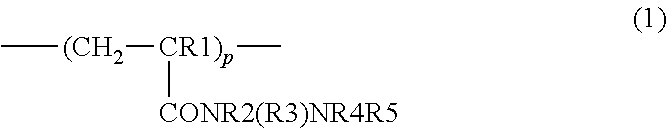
C[(CH2][CR1)p](C)[CONR2(R3)NR4R5]
